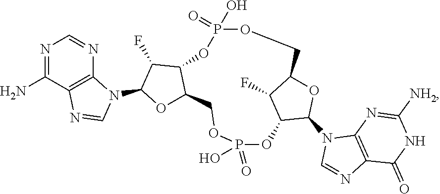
N1=C(N)C2=C(N=C1)N(C1OC3C(C1F)OP(O)(=O)OCC1OC(N4C=NC5=C4N=C([NH2])NC5=O)C(OP(=O)(O)OC3)C1F)C=N2
